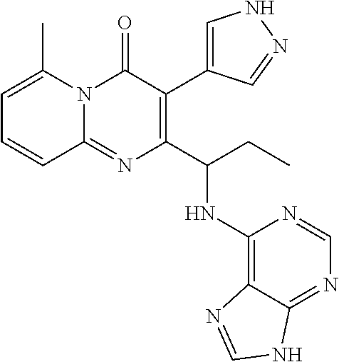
N12C(=NC(C(CC)NC3=C4C(=NC=N3)NC=N4)=C(C3=CNN=C3)C1=O)C=CC=C2C
